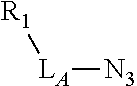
[R1][LA][N3]
